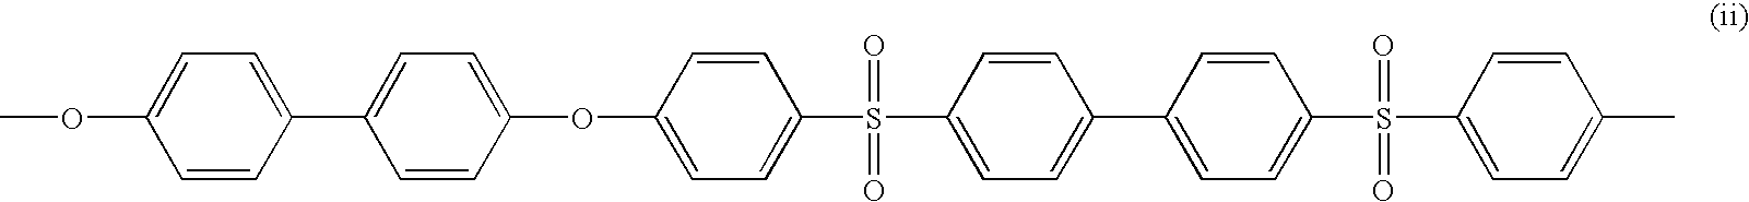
C1=C(OC)C=CC(C2=CC=C(OC3=CC=C(S(C4=CC=C(C5=CC=C(S(C6=CC=C(C)C=C6)(=O)=O)C=C5)C=C4)(=O)=O)C=C3)C=C2)=C1
